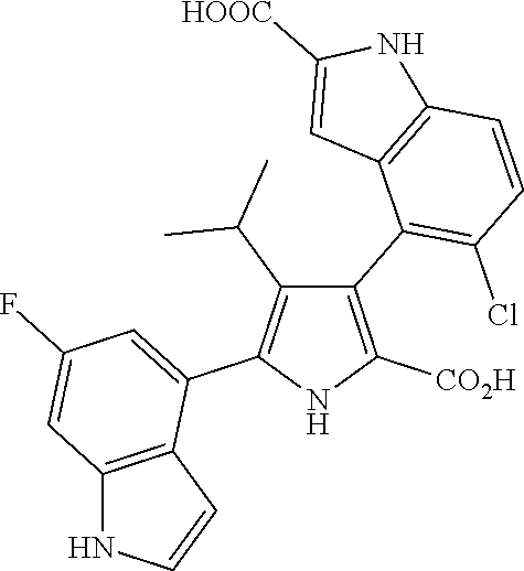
C1(C2=C(Cl)C=CC3=C2C=C([HOOC])N3)=C([CO2H])NC(C2=CC(F)=CC3=C2C=CN3)=C1C(C)C
